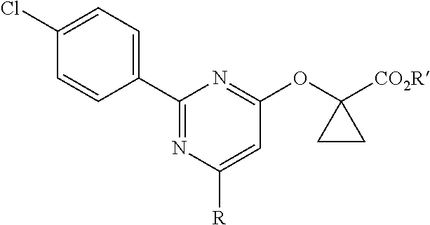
C1(Cl)=CC=C(C2=NC([R])=CC(OC3([CO2R])CC3)=N2)C=C1
